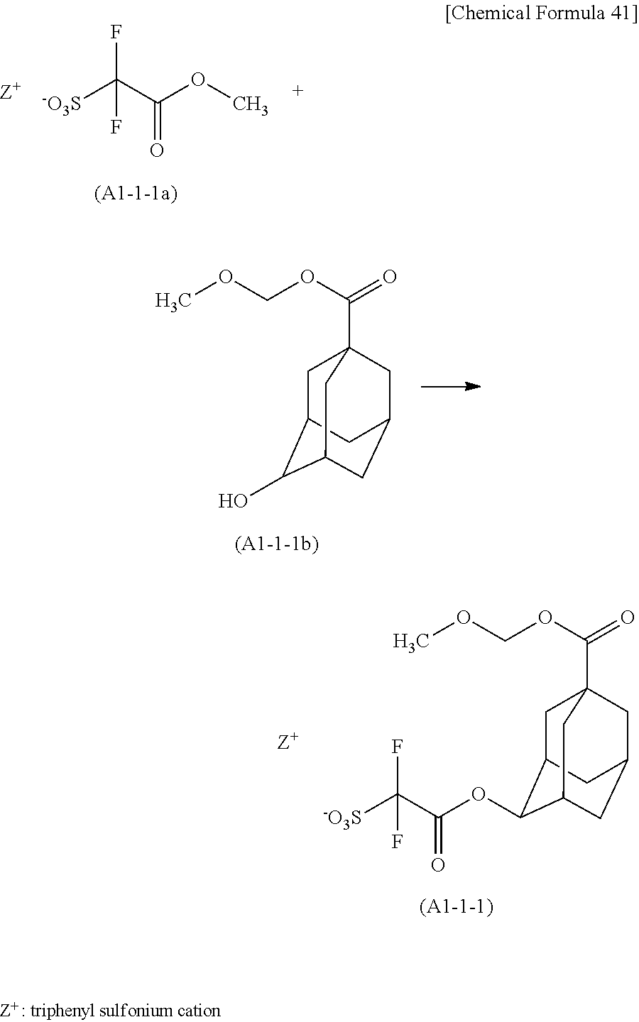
[-O3S]C(C(OC)=O)(F)F.C1C2C(O)C3CC(CC1(C(OCOC)=O)C3)C2.C1C2C(OC(C([-O3S])(F)F)=O)C3CC(CC1(C(OCOC)=O)C3)C2
